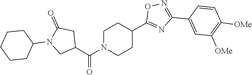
C1(C(N2CCC(C3=NC(C4=CC([OMe])=C([OMe])C=C4)=NO3)CC2)=O)CC(=O)N(C2CCCCC2)C1
